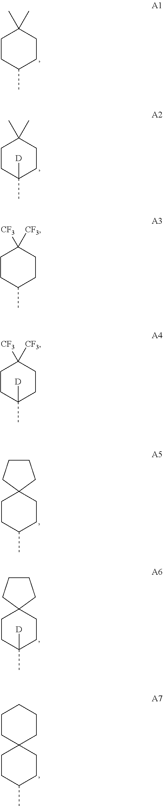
C1CC(C)CCC1(C)C.C1CC(C)([D])CCC1(C)C.C1CC(C)CCC12CCCC2.C1CC(C)([D])CCC12CCCC2.C1CC(C)CCC12CCCCC2.C1CC(C)CCC1([CF3])[CF3].C1CC(C)([D])CCC1([CF3])[CF3]
